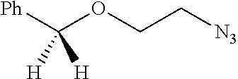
C(OCC[N3])([Ph])([H])[H]
